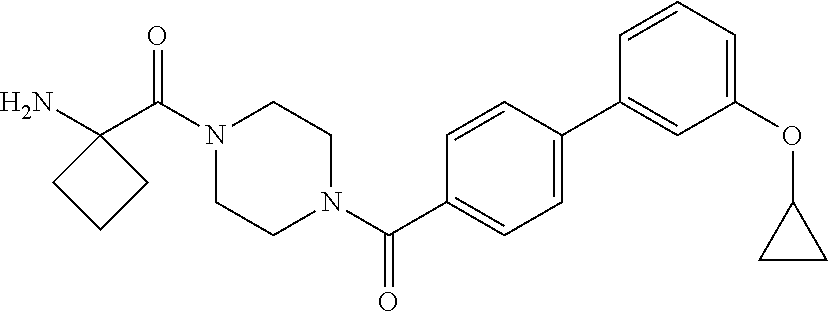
NC1(C(N2CCN(C(=O)C3=CC=C(C4=CC(OC5CC5)=CC=C4)C=C3)CC2)=O)CCC1
